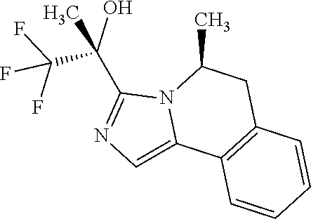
C(C1=NC=C2N1C(C)CC1=C2C=CC=C1)(C)(O)C(F)(F)F
